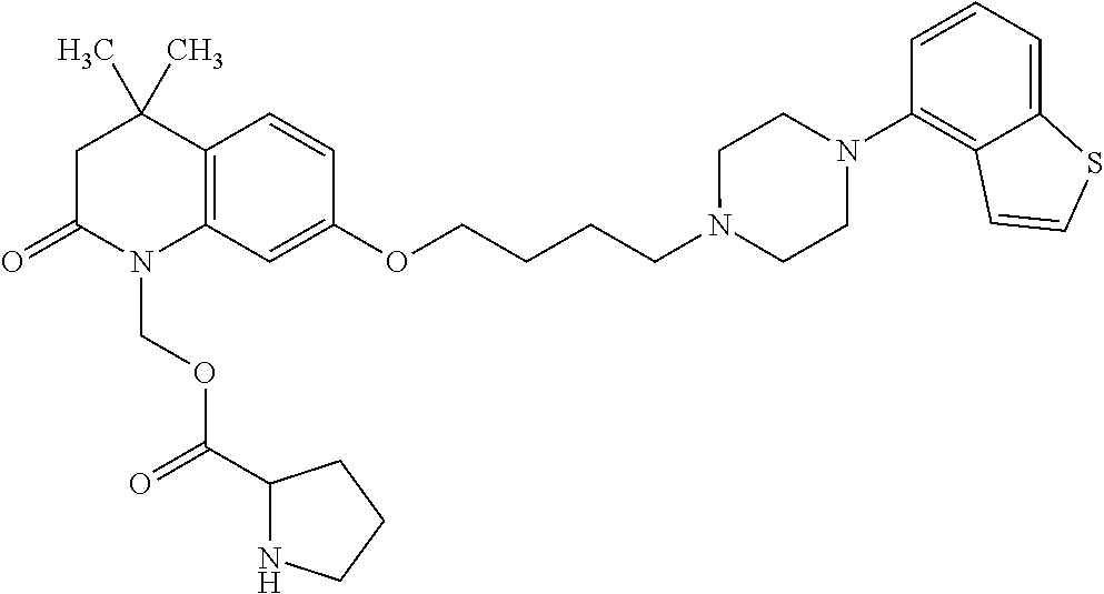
C1C(=O)N(COC(C2NCCC2)=O)C2=C(C1(C)C)C=CC(OCCCCN1CCN(C3=C4C(=CC=C3)SC=C4)CC1)=C2
